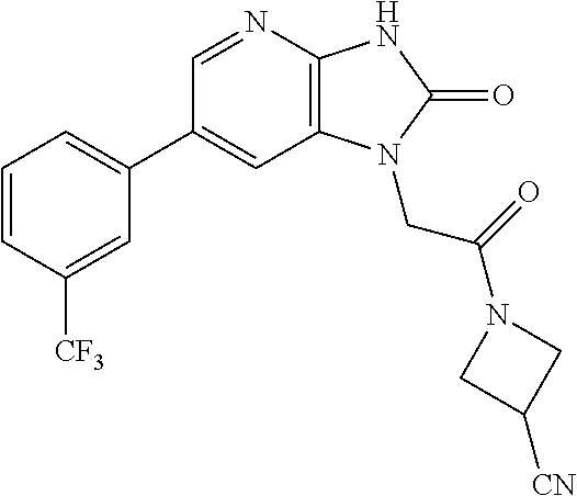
C1(C2=CC=CC([CF3])=C2)=CC2=C(N=C1)NC(=O)N2CC(N1CC([CN])C1)=O
